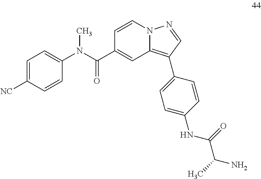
C1=CN2C(=C(C3=CC=C(NC(C(C)N)=O)C=C3)C=N2)C=C1C(N(C1=CC=C([NC])C=C1)C)=O
